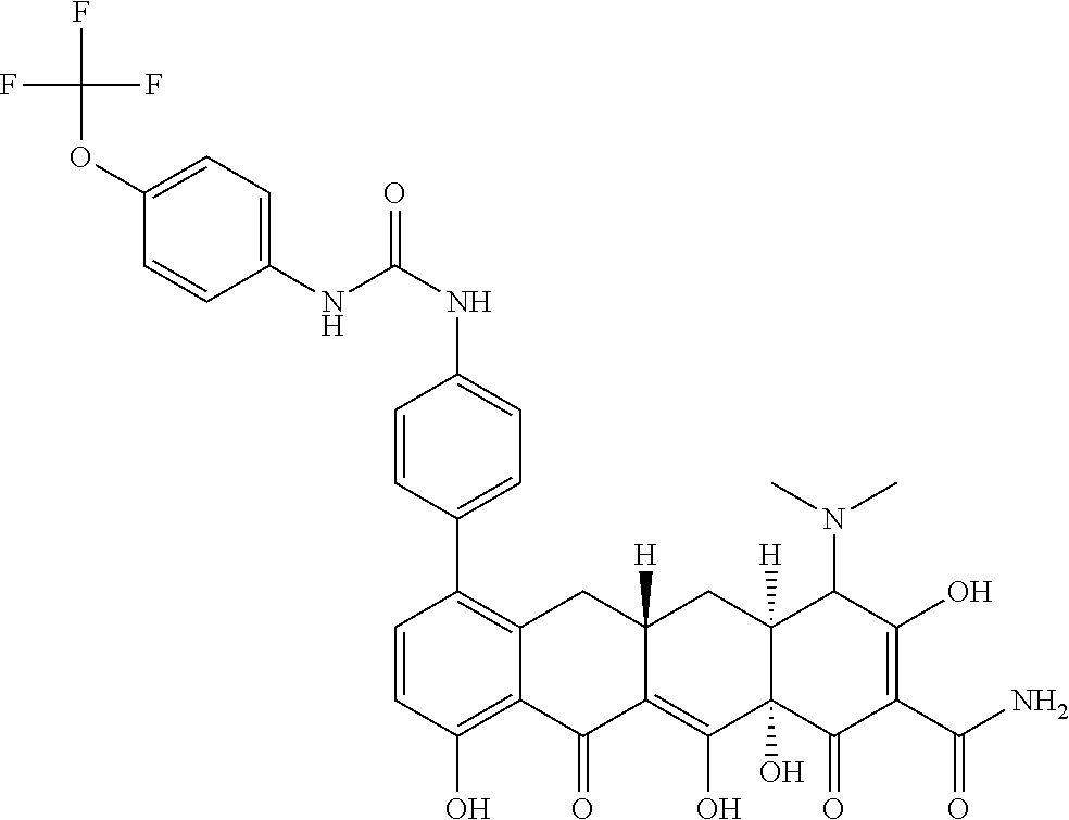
C1=CC(O)=C2C(=C1C1=CC=C(NC(NC3=CC=C(OC(F)(F)F)C=C3)=O)C=C1)CC1([H])C(=C(O)C3(O)C([H])(C1)C(N(C)C)C(O)=C(C(N)=O)C3=O)C2=O
